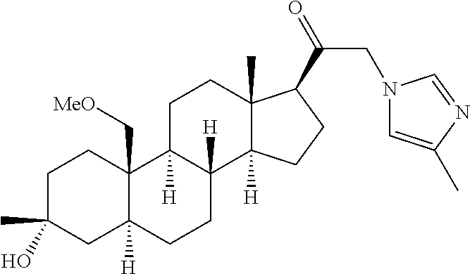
C1C(C)(O)CC2([H])C(C[MeO])(C1)C1([H])C([H])(CC2)C2([H])C(C)(CC1)C(C(=O)CN1C=C(C)N=C1)CC2
